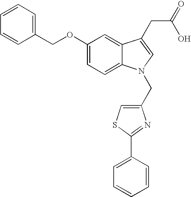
C1(OCC2=CC=CC=C2)=CC=C2C(=C1)C(CC(=O)O)=CN2CC1=CSC(C2=CC=CC=C2)=N1
